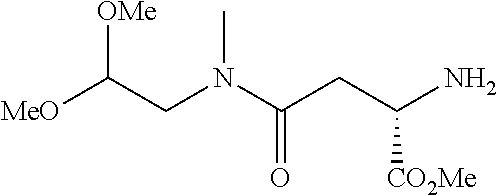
[MeO]C(CN(C(CC(N)[CO2Me])=O)C)[OMe]
